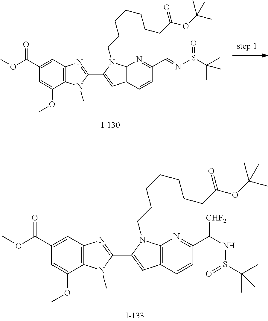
C12=C(C=CC(C=NS(C(C)(C)C)=O)=N1)C=C(C1=NC3=C(C(OC)=CC(C(OC)=O)=C3)N1C)N2CCCCCCCC(OC(C)(C)C)=O.C12=C(C=CC(C(NS(C(C)(C)C)=O)[CHF2])=N1)C=C(C1=NC3=C(C(OC)=CC(C(OC)=O)=C3)N1C)N2CCCCCCCC(OC(C)(C)C)=O
